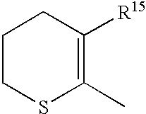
C1CSC(C)=C([R15])C1
